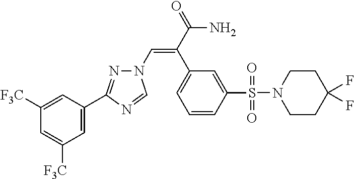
N1(C=C(C(=O)N)C2=CC=CC(S(N3CCC(F)(F)CC3)(=O)=O)=C2)N=C(C2=CC([F3C])=CC([F3C])=C2)N=C1
